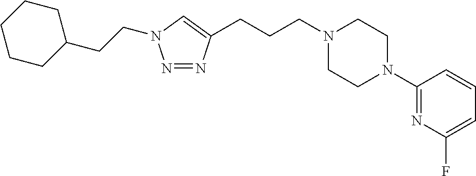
C(CCN1CCN(C2=NC(F)=CC=C2)CC1)C1=CN(CCC2CCCCC2)N=N1
